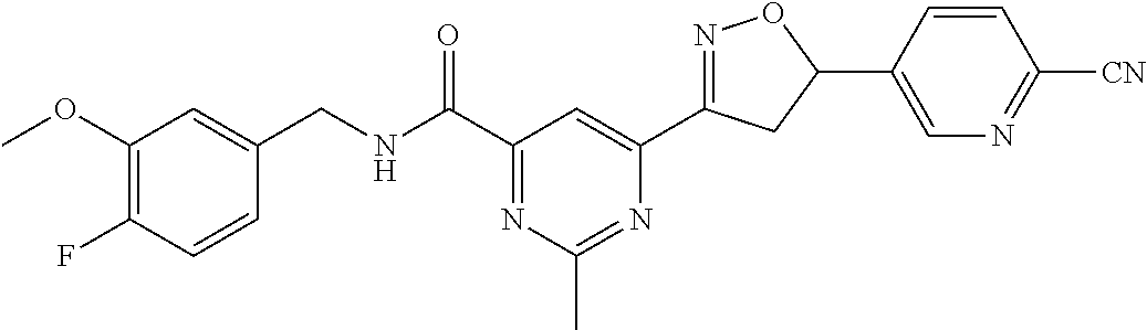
C1=CC(F)=C(OC)C=C1CNC(C1=NC(C)=NC(C2=NOC(C3=CN=C([CN])C=C3)C2)=C1)=O
